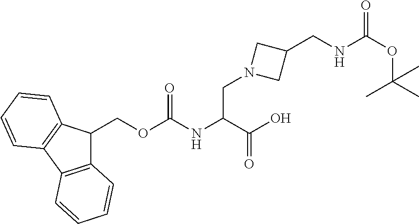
C12=C(C3=C(C1COC(NC(C(O)=O)CN1CC(CNC(OC(C)(C)C)=O)C1)=O)C=CC=C3)C=CC=C2
